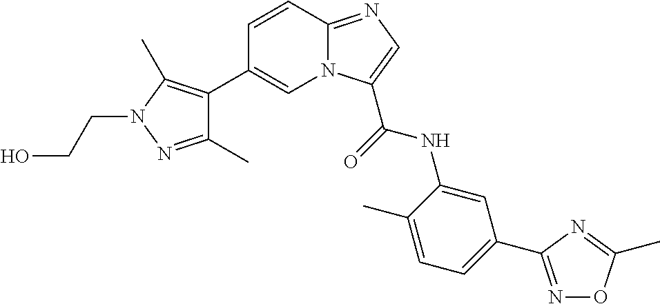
C1=CC2=NC=C(C(NC3=CC(C4=NOC(C)=N4)=CC=C3C)=O)N2C=C1C1=C(C)N(CCO)N=C1C
